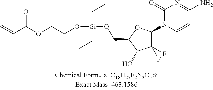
O=C(C=C)OCCO[Si](OCC1C(O)C(F)(F)C(N2C=CC(N)=NC2=O)O1)(CC)CC
